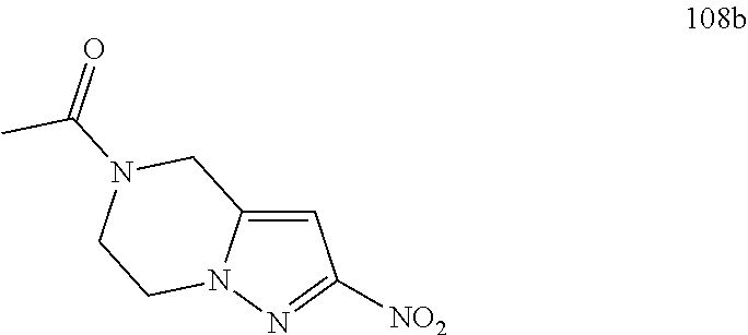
N12C(=CC([NO2])=N1)CN(C(=O)C)CC2
